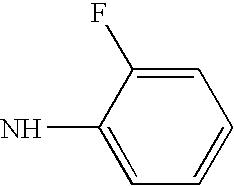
C1=C(F)C(N)=CC=C1
